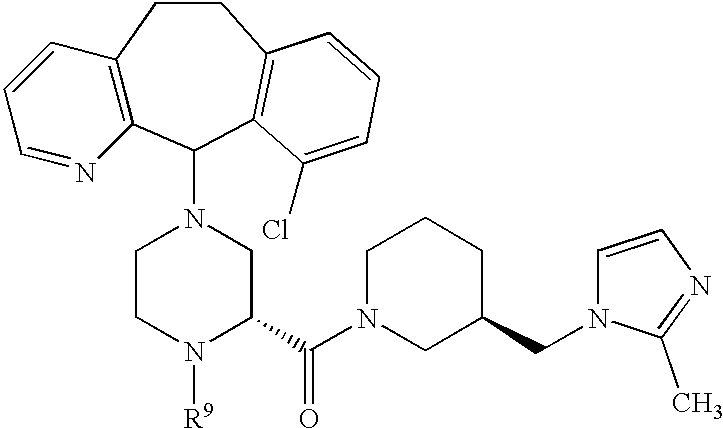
C12=C(C(N3CCN([R9])C(C(N4CC(CN5C=CN=C5C)CCC4)=O)C3)C3=C(CC1)C=CC=C3Cl)N=CC=C2
